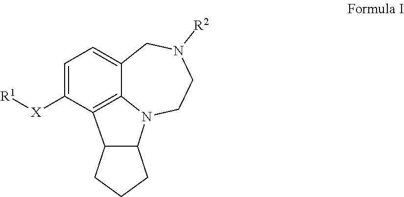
C1=C([X][R1])C2=C3C(=C1)CN([R2])CCN3C1C2CCC1
